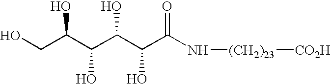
OCC(C(C(C(C(N[(CH2)23][CO2H])=O)O)O)O)O
